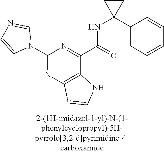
C1(N2C=NC=C2)=NC2=C(C(C(=O)NC3(C4=CC=CC=C4)CC3)=N1)NC=C2
